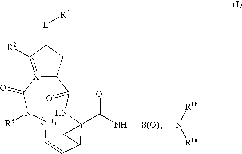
[X]12c([R2])C([L][R4])CC1C(=O)NC1(C(=O)N[S(O)p]N([R1a])[R1b])C(ccCN([R3])C2=O)C1
